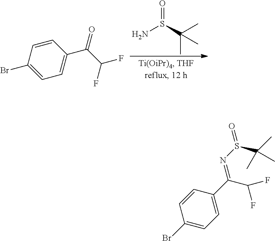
NS(C(C)(C)C)=O.C1(Br)=CC=C(C(C(F)F)=O)C=C1.C1(Br)=CC=C(C(C(F)F)=NS(C(C)(C)C)=O)C=C1
